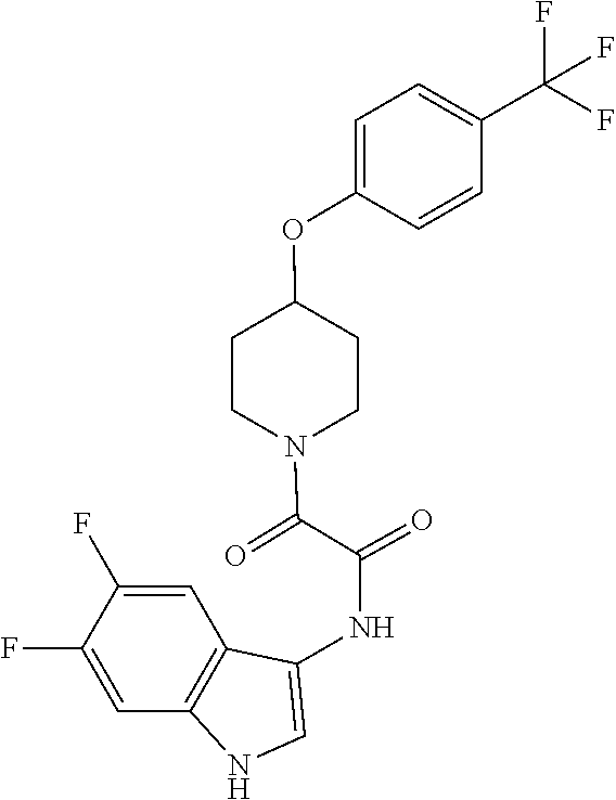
C(C(=O)NC1=CNC2=C1C=C(F)C(F)=C2)(=O)N1CCC(OC2=CC=C(C(F)(F)F)C=C2)CC1
